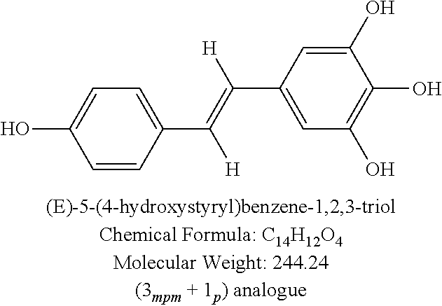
C1=CC(C(=C([H])C2=CC(O)=C(O)C(O)=C2)[H])=CC=C1O
